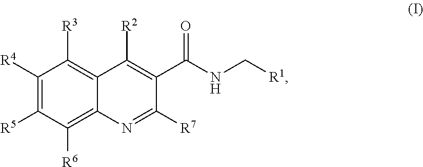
C1([R4])=C([R5])C([R6])=C2C(=C1[R3])C([R2])=C(C(NC[R1])=O)C([R7])=N2
